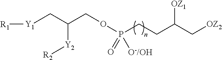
[Y1](CC(COP(CCC(C[OZ2])[OZ1])(=O)[O-/OH])[Y2][R2])[R1]
